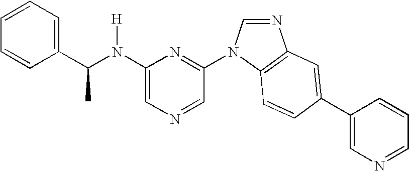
C1(N(C(C2=CC=CC=C2)C)[H])=CN=CC(N2C=NC3=C2C=CC(C2=CN=CC=C2)=C3)=N1
